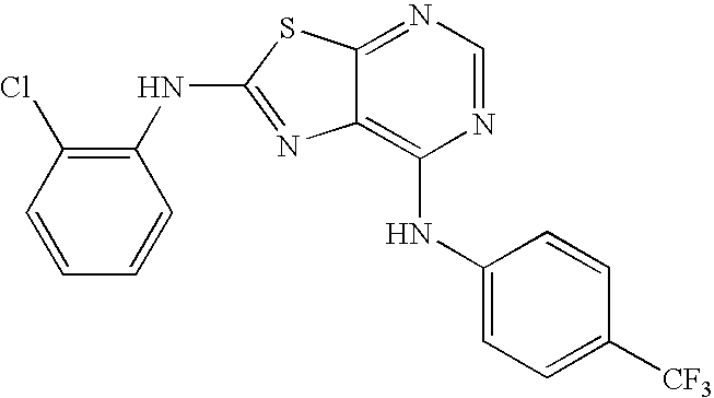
N1=CN=C2C(=C1NC1=CC=C([CF3])C=C1)N=C(NC1=C(Cl)C=CC=C1)S2
